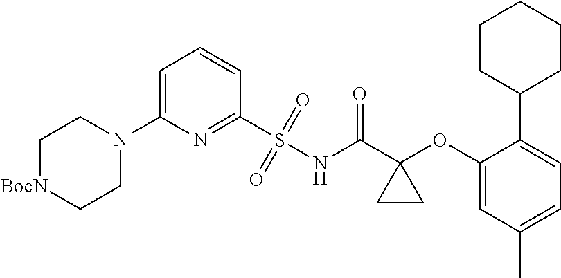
C1(N2CC[BocN]CC2)=CC=CC(S(=O)(=O)NC(C2(OC3=CC(C)=CC=C3C3CCCCC3)CC2)=O)=N1
